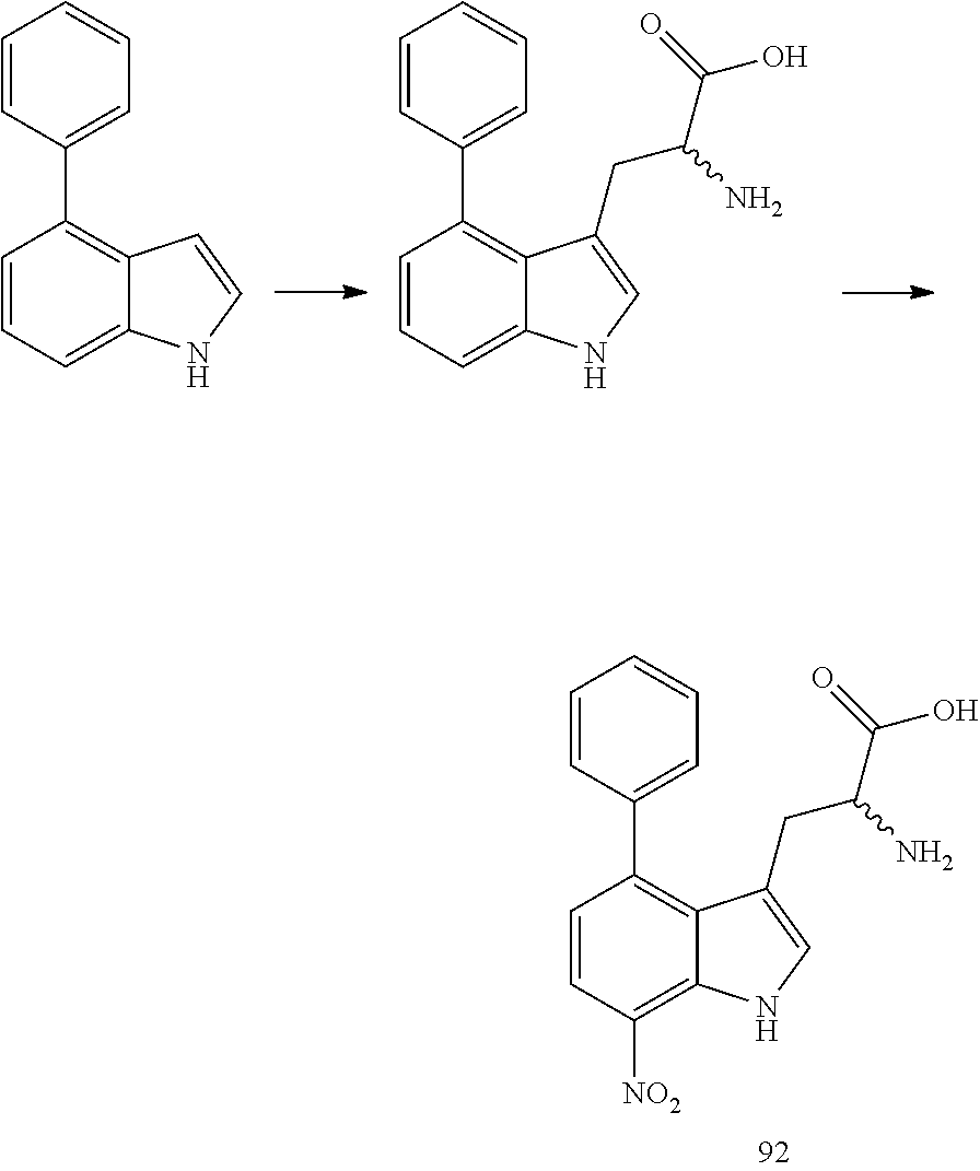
C1=CC=C2C(=C1C1=CC=CC=C1)C=CN2.C1=CC=C2C(=C1C1=CC=CC=C1)C(CC(N)C(O)=O)=CN2.C1=CC([NO2])=C2C(=C1C1=CC=CC=C1)C(CC(N)C(O)=O)=CN2
